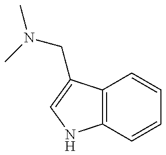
C12=C(C(CN(C)C)=CN1)C=CC=C2
